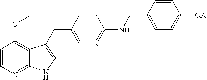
N1=C2C(=C(OC)C=C1)C(CC1=CN=C(NCC3=CC=C([CF3])C=C3)C=C1)=CN2
